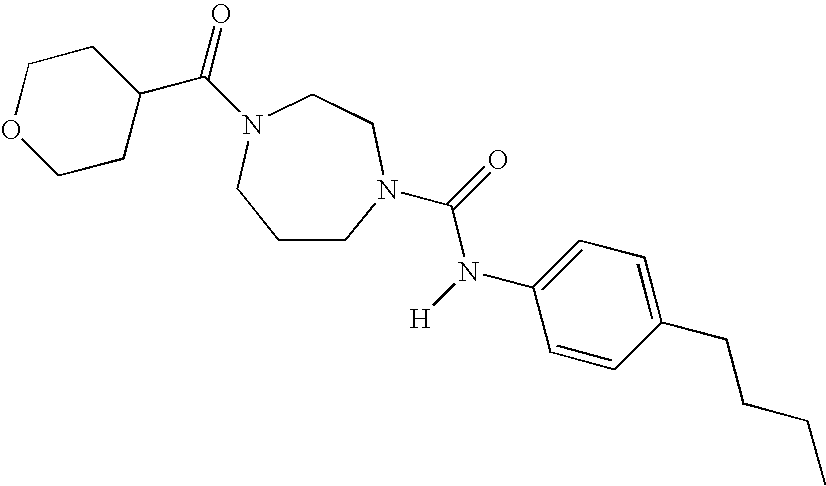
C1CN(C(=O)N([H])C2=CC=C(CCCC)C=C2)CCN(C(=O)C2CCOCC2)C1
